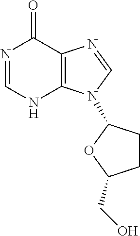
N1=CNC2=C(C1=O)N=CN2C1CCC(CO)O1
